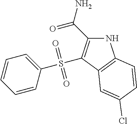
N1C(C(=O)N)=C(S(C2=CC=CC=C2)(=O)=O)C2=C1C=CC(Cl)=C2
